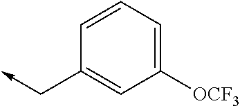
C1([OCF3])=CC=CC(C->C)=C1
